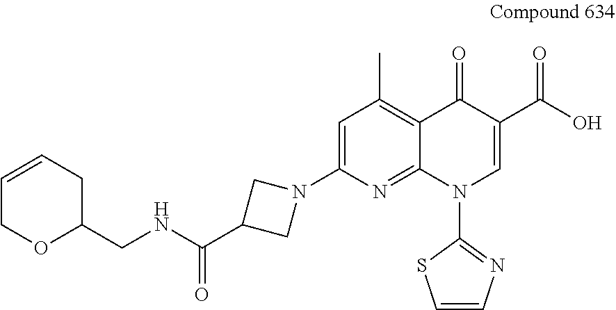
C1=C(N2CC(C(NCC3CC=CCO3)=O)C2)N=C2C(=C1C)C(=O)C(C(O)=O)=CN2C1=NC=CS1
